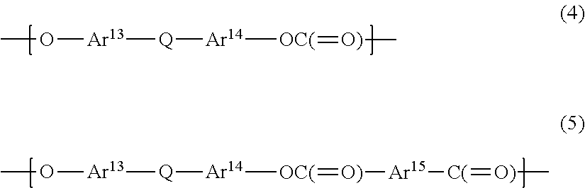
CO[Ar13][Q][Ar14][OC(]=[O)]C.CO[Ar13][Q][Ar14][OC(]=[O)][Ar15][C(]=[O)]C
